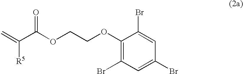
C1(OCCOC(C(=C)[R5])=O)=C(Br)C=C(Br)C=C1Br
